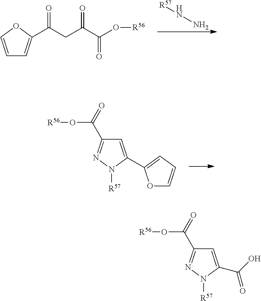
C1=COC(C(CC(C(O[R56])=O)=O)=O)=C1.[R57]NN.C1=C(C2=CC=CO2)N([R57])N=C1C(=O)O[R56].C1=C(C(O)=O)N([R57])N=C1C(=O)O[R56]
